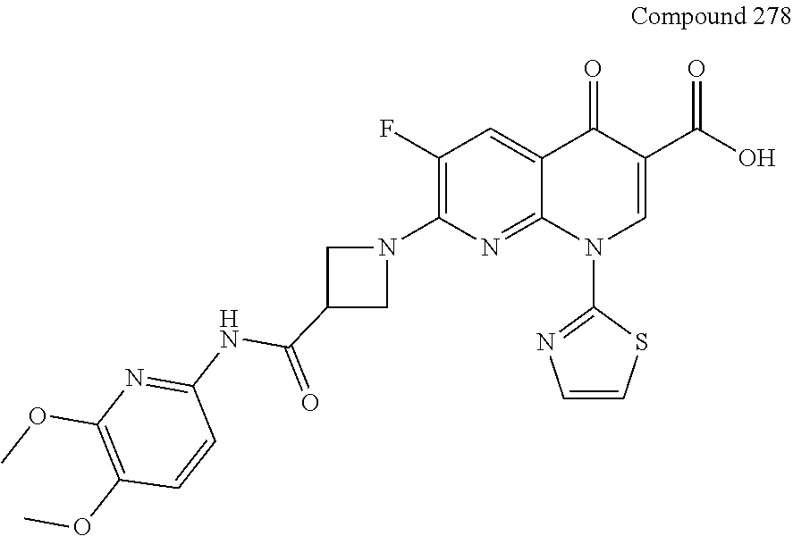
C1(F)=C(N2CC(C(NC3=NC(OC)=C(OC)C=C3)=O)C2)N=C2C(=C1)C(=O)C(C(O)=O)=CN2C1=NC=CS1
